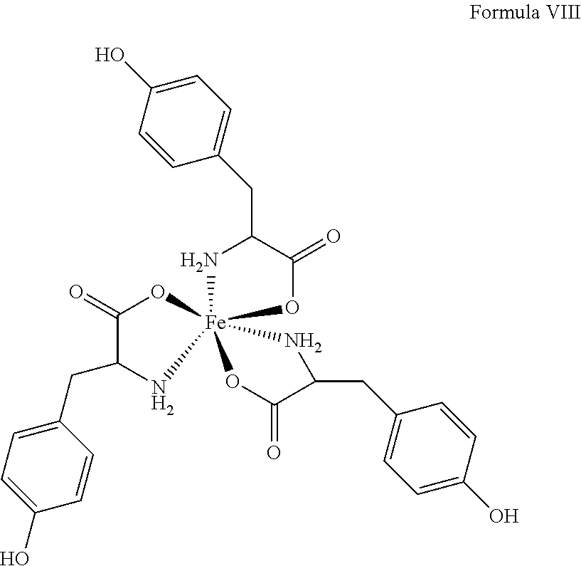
C1(CC2=CC=C(O)C=C2)C(=O)O[Fe]23(N1)(OC(=O)C(CC1=CC=C(O)C=C1)N2)OC(=O)C(CC1=CC=C(O)C=C1)N3
